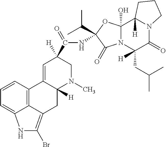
C12=C3C(=CC=C1)NC(Br)=C3CC1([H])C2=CC([H])(C(=O)NC2(C(C)C)C(=O)N3C(O)(O2)C2([H])N(C(=O)C3(CC(C)C)[H])CCC2)CN1C
